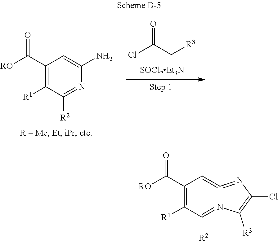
C1(C([RO])=O)=C([R1])C([R2])=N2C(=C1)=NC(Cl)=C2[R3].C1(C([RO])=O)=C([R1])C([R2])=NC(N)=C1.ClC(C[R3])=O
